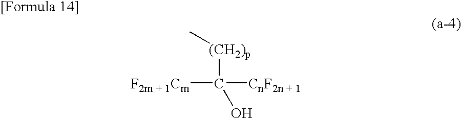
[(CH2)p](C([CnF2n + 1])([F2m + 1Cm])O)C
